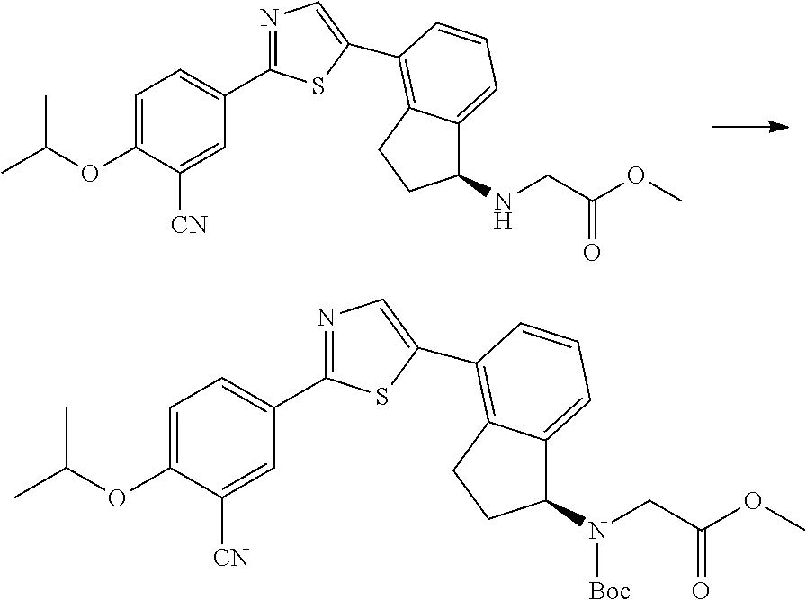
O(C1=CC=C(C2=NC=C(C3=C4C(=CC=C3)C(NCC(OC)=O)CC4)S2)C=C1[CN])C(C)C.O(C1=CC=C(C2=NC=C(C3=C4C(=CC=C3)C(N(CC(OC)=O)[Boc])CC4)S2)C=C1[CN])C(C)C
